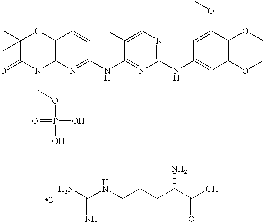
NC(NCCCC(C(O)=O)N)=N.C12=C(N=C(NC3=NC(NC4=CC(OC)=C(OC)C(OC)=C4)=NC=C3F)C=C1)N(COP(O)(=O)O)C(=O)C(C)(C)O2
